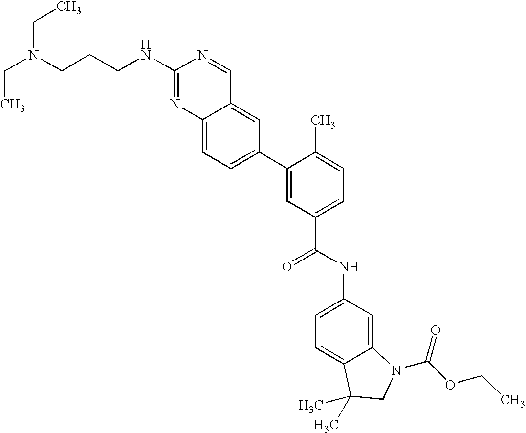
C1(NCCCN(CC)CC)=NC2=CC=C(C3=CC(C(NC4=CC=C5C(=C4)N(C(OCC)=O)CC5(C)C)=O)=CC=C3C)C=C2C=N1
